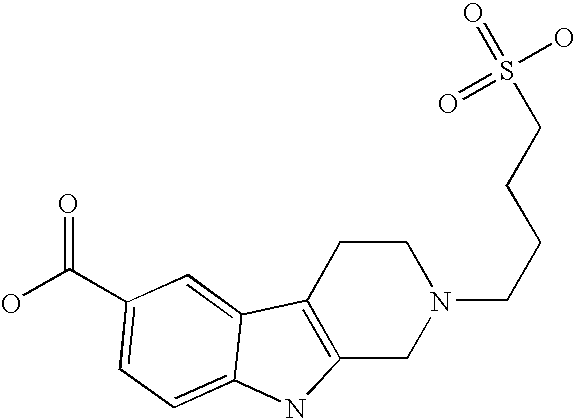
C12=C(CN(CCCCS(=O)(O)=O)CC1)NC1=CC=C(C(O)=O)C=C21
